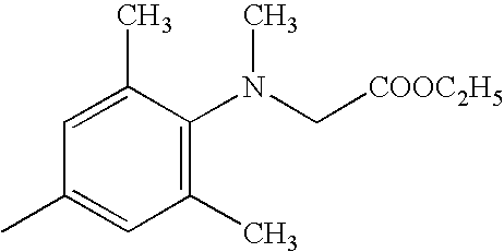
C1=C(C)C(N(C[COOC2H5])C)=C(C)C=C1C
